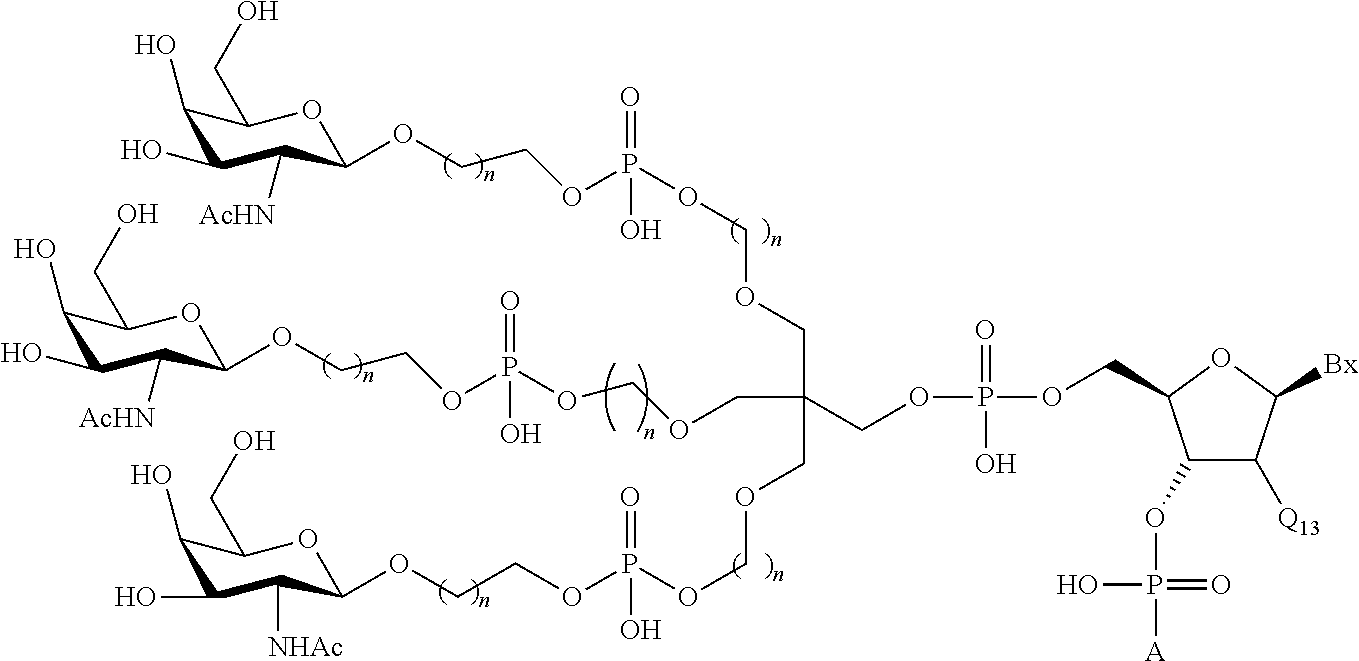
C1(O)C(O)C([AcHN])C(OCCOP(OCOCC(COCOP(OCCOC2C([AcHN])C(O)C(O)C(CO)O2)(=O)O)(COP(=O)(O)OCC2C(OP(=O)(O)[A])C([Q13])C([Bx])O2)COCOP(OCCOC2C([NHAc])C(O)C(O)C(CO)O2)(=O)O)(=O)O)OC1CO
